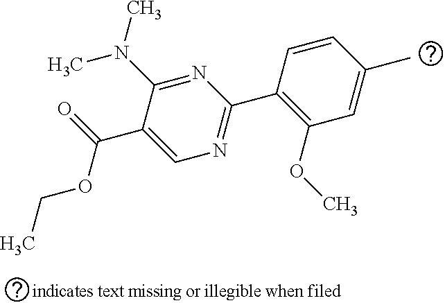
CCOC(C1=CN=C(C2=C(OC)C=C(C)C=C2)N=C1N(C)C)=O
